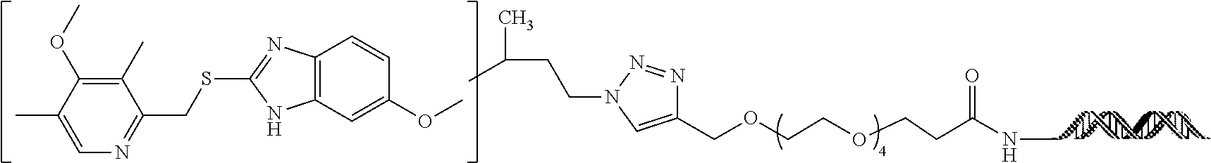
C1(COCCOCCC(NC)=O)=CN(CCC(C)C)N=N1.C12=C(C=C(OC)C=C1)NC(SCC1=NC=C(C)C(OC)=C1C)=N2
